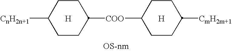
C1CC([COO]C2CCC([CmH2m+1])CC2)CCC1[CnH2n+1].[H].[H]
